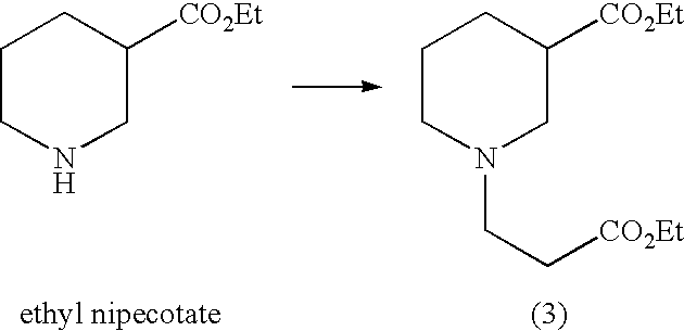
C1CN(CC[CO2Et])CC([CO2Et])C1.C1CNCC([CO2Et])C1
